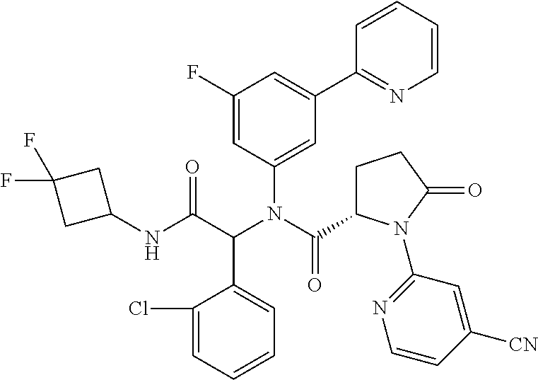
C1(N(C(=O)C2CCC(=O)N2C2=NC=CC([CN])=C2)C(C(NC2CC(F)(F)C2)=O)C2=CC=CC=C2Cl)=CC(C2=NC=CC=C2)=CC(F)=C1
